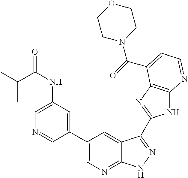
C1(C2=CN=C3C(=C2)C(C2=NC4=C(N2)N=CC=C4C(=O)N2CCOCC2)=NN3)=CC(NC(=O)C(C)C)=CN=C1
